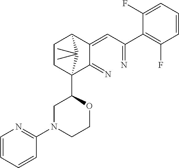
C1CC2(C3CN(C4=NC=CC=C4)CCO3)C(=N)C(=CC(=N)C3=C(F)C=CC=C3F)C1C2(C)C
